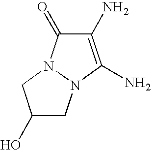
C1(N)=C(N)N2N(C1=O)CC(O)C2
